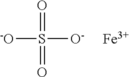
O=S(=O)([O-])[-O].[Fe]
